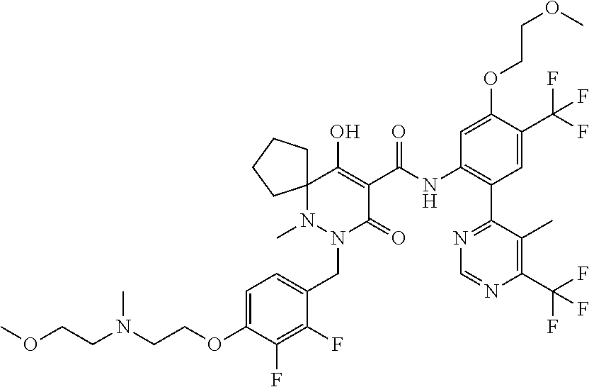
C1=C(OCCN(CCOC)C)C(F)=C(F)C(CN2C(=O)C(C(NC3=C(C4=NC=NC(C(F)(F)F)=C4C)C=C(C(F)(F)F)C(OCCOC)=C3)=O)=C(O)C3(N2C)CCCC3)=C1
